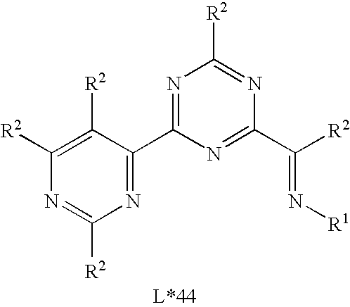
N1=C(C2=NC([R2])=NC([R2])=C2[R2])N=C(C([R2])=N[R1])N=C1[R2]
